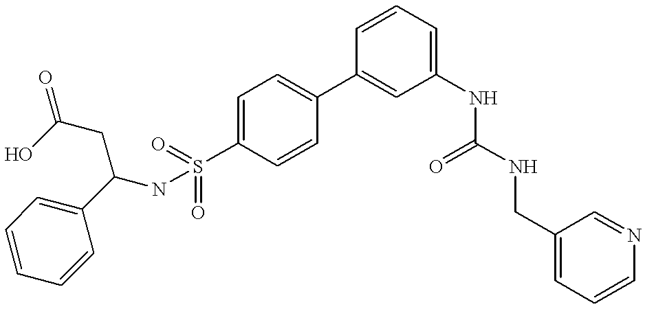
C1=CC=CC(C(CC(O)=O)NS(C2=CC=C(C3=CC(NC(NCC4=CC=CN=C4)=O)=CC=C3)C=C2)(=O)=O)=C1
